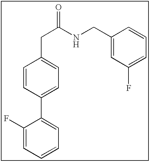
C1(F)=CC=CC=C1C1=CC=C(CC(NCC2=CC(F)=CC=C2)=O)C=C1
